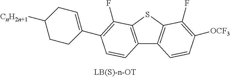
C12=C(SC3=C1C=CC([OCF3])=C3F)C(F)=C(C1=CCC([CnH2n+1])CC1)C=C2
